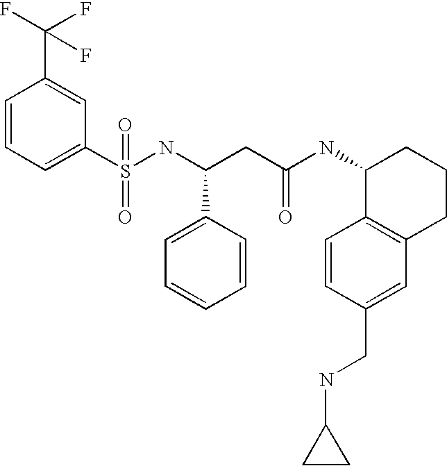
C1=CC=C(S(NC(CC(NC2C3=C(CCC2)C=C(CNC2CC2)C=C3)=O)C2=CC=CC=C2)(=O)=O)C=C1C(F)(F)F
